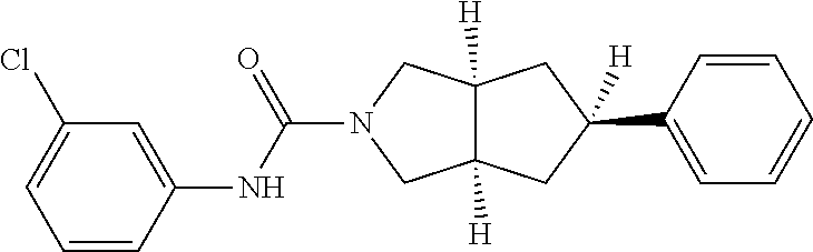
C1(C2([H])CC3([H])CN(C(NC4=CC(Cl)=CC=C4)=O)CC3([H])C2)=CC=CC=C1
